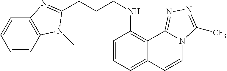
C(CNC1=C2C(=CC=C1)C=CN1C2=NN=C1[CF3])CC1=NC2=C(C=CC=C2)N1C
